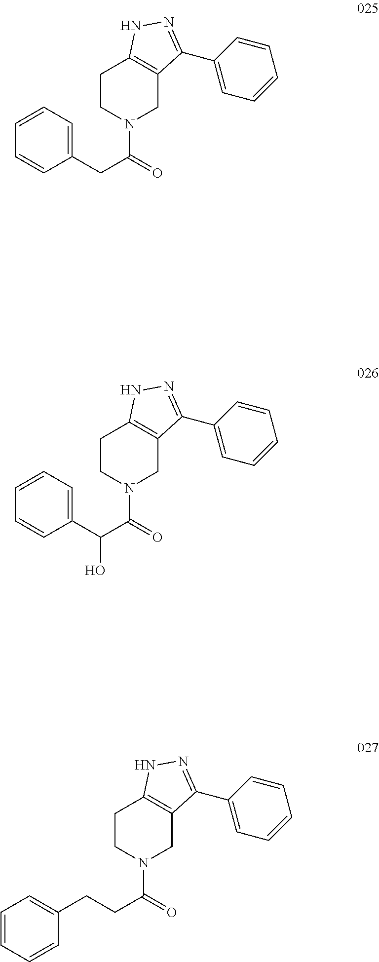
C(C(N1CC2=C(CC1)NN=C2C1=CC=CC=C1)=O)C1=CC=CC=C1.C(C(N1CC2=C(CC1)NN=C2C1=CC=CC=C1)=O)(C1=CC=CC=C1)O.C(C(N1CC2=C(CC1)NN=C2C1=CC=CC=C1)=O)CC1=CC=CC=C1
